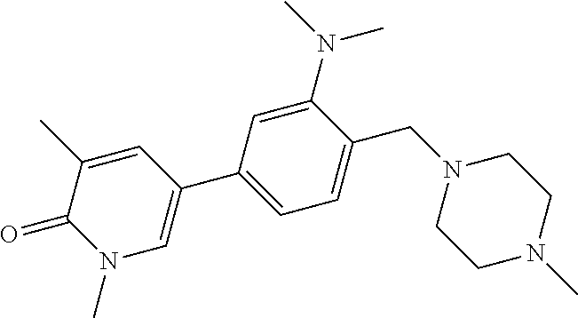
C1(C)=CC(C2=CC=C(CN3CCN(C)CC3)C(N(C)C)=C2)=CN(C)C1=O
